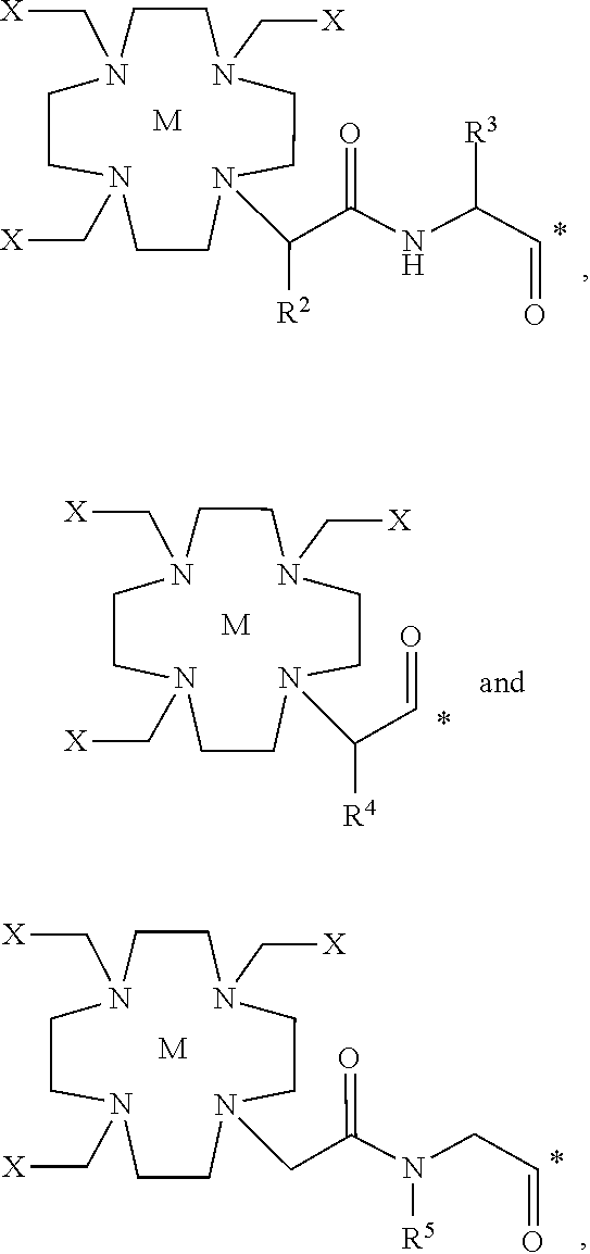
N1(C[X])CCN(C(C(NC(C=O)[R3])=O)[R2])CCN(C[X])CCN(C[X])CC1.[M].N1(C([R4])C=O)CCN(C[X])CCN(C[X])CCN(C[X])CC1.[M].N(CC=O)([R5])C(CN1CCN(C[X])CCN(C[X])CCN(C[X])CC1)=O.[M]
